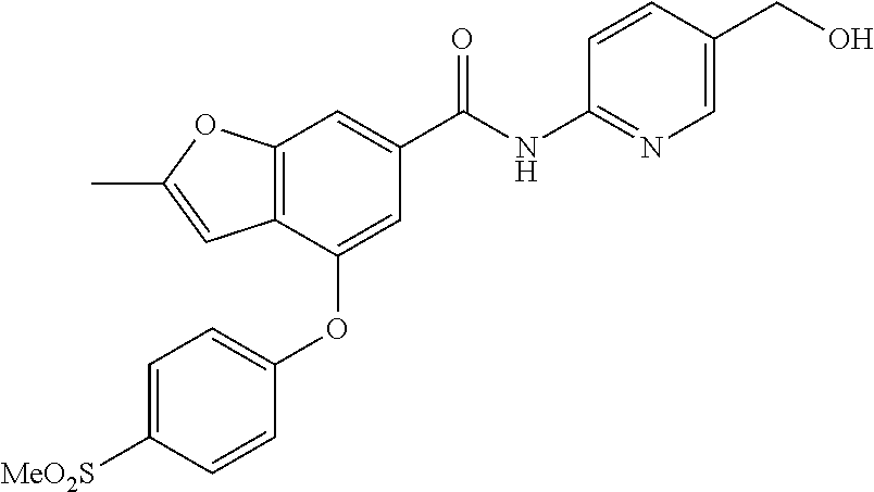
C12=C(C(OC3=CC=C([MeO2S])C=C3)=CC(C(NC3=NC=C(CO)C=C3)=O)=C1)C=C(C)O2
